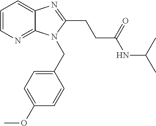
C1=CN=C2C(=C1)N=C(CCC(NC(C)C)=O)N2CC1=CC=C(OC)C=C1
